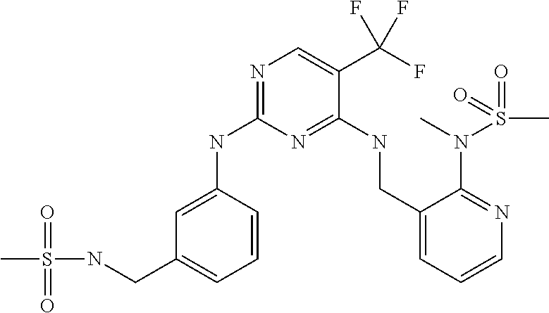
C1=CC(NC2=NC=C(C(F)(F)F)C(NCC3=CC=CN=C3N(C)S(C)(=O)=O)=N2)=CC(CNS(=O)(=O)C)=C1
